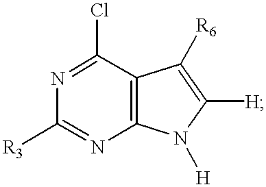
C12=C(C(Cl)=NC([R3])=N1)C([R6])=C([H])N2[H]
